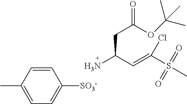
C1=CC(C)=CC=C1[SO3-].C(C(C=C(S(C)(=O)=O)Cl)N)C(=O)OC(C)(C)C
